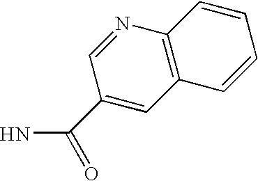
C(=O)(N)C1=CC2=C(N=C1)C=CC=C2
